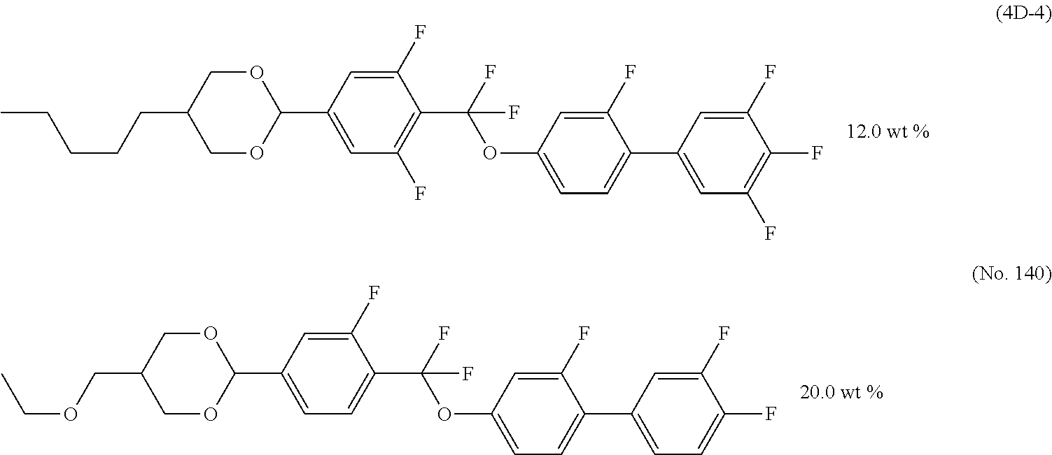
O(C(C1=C(F)C=C(C2OCC(CCCCC)CO2)C=C1F)(F)F)C1=CC=C(C2=CC(F)=C(F)C(F)=C2)C(F)=C1.C1(C2=CC=C(F)C(F)=C2)=CC=C(OC(C2=CC=C(C3OCC(COCC)CO3)C=C2F)(F)F)C=C1F
